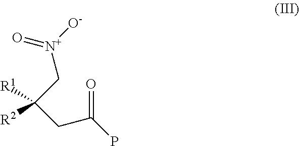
[R2]C([R1])(CC(P)=O)C[N+]([O-])=O
